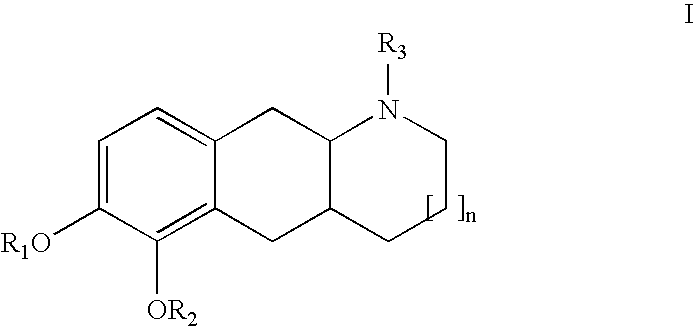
C1=C([R1O])C([OR2])=C2C(=C1)CC1C(C2)CCCN1[R3]
